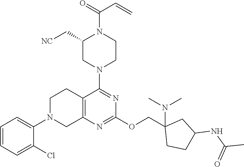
C1=CC=C(Cl)C(N2CC3=C(CC2)C(N2CCN(C(=O)C=C)C(C[NC])C2)=NC(OCC2(N(C)C)CCC(NC(C)=O)C2)=N3)=C1
